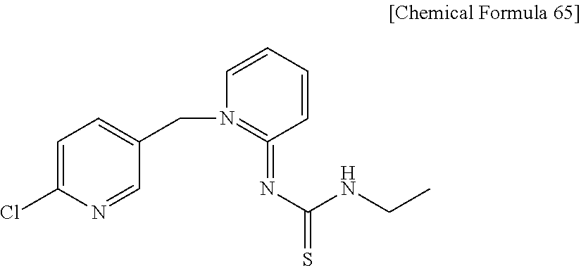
C1=C(Cl)N=CC(CN2=C(=NC(NCC)=S)C=CC=C2)=C1
